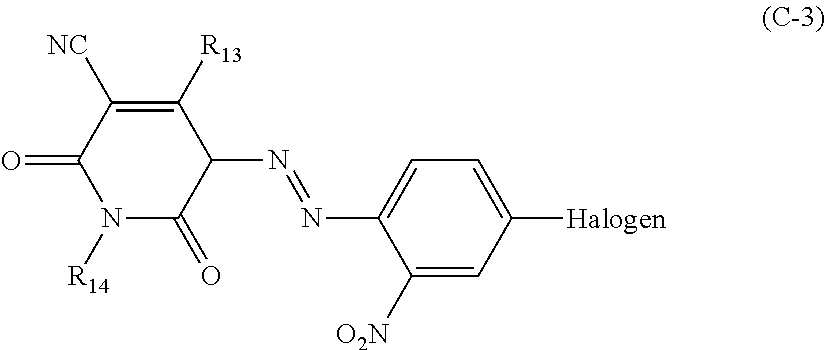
N1([R14])C(=O)C(N=NC2=CC=C([Halogen])C=C2[O2N])C([R13])=C([NC])C1=O
